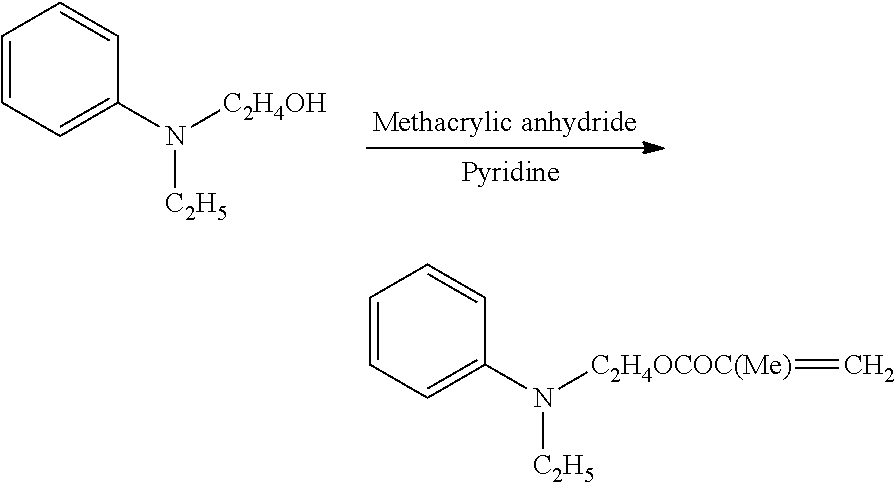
C1=CC=C(N([C2H4OH])[C2H5])C=C1.C1=CC=C(N([C2H4OCOC(Me)]=C)[C2H5])C=C1
